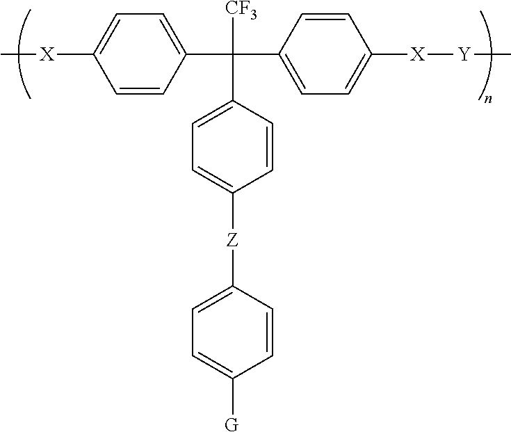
C1=CC(C([CF3])(C2=CC=C([Z]C3=CC=C([G])C=C3)C=C2)C2=CC=C([X][Y]C)C=C2)=CC=C1[X]C
